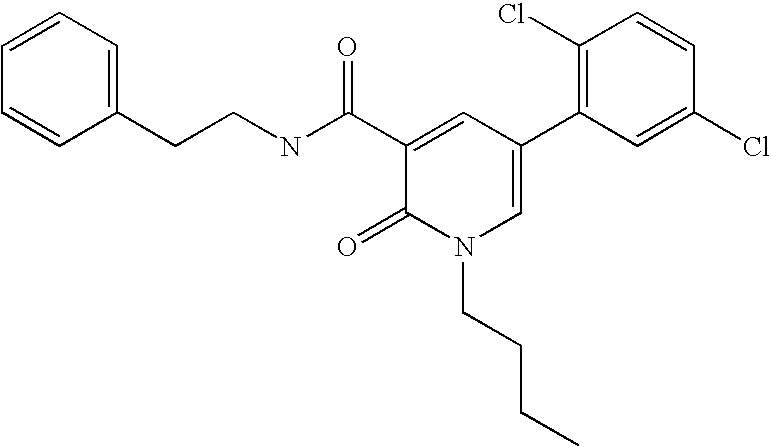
C(C1=CC=CC=C1)CNC(C1=CC(C2=C(Cl)C=CC(Cl)=C2)=CN(CCCC)C1=O)=O
